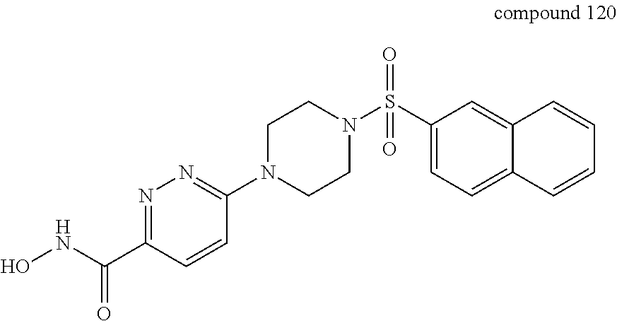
N1=C(C(NO)=O)C=CC(N2CCN(S(C3=CC=C4C(=C3)C=CC=C4)(=O)=O)CC2)=N1
